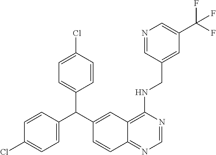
C1=CC(C(C2=CC3=C(NCC4=CC(C(F)(F)F)=CN=C4)N=CN=C3C=C2)C2=CC=C(Cl)C=C2)=CC=C1Cl
